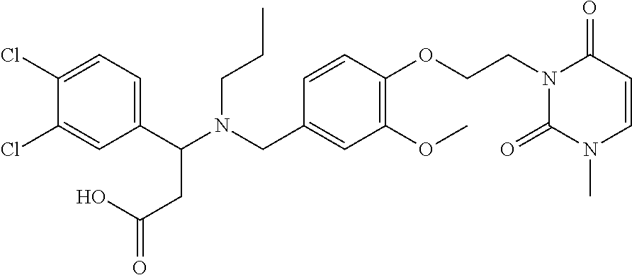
C1(C(N(CC2=CC(OC)=C(OCCN3C(=O)N(C)C=CC3=O)C=C2)CCC)CC(=O)O)=CC=C(Cl)C(Cl)=C1
